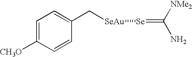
C1=C([CH3O])C=CC(C[SeAu][Se]=C(N)[NMe2])=C1
